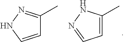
C1(C)=CC=NN1.C1(C)=NNC=C1
